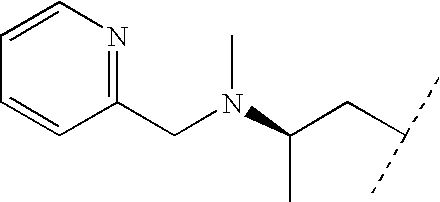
C(N(C(CC(C)C)C)C)C1=NC=CC=C1
